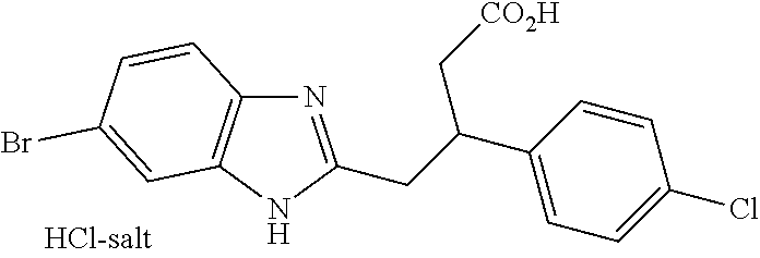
N1=C(CC(C[CO2H])C2=CC=C(Cl)C=C2)NC2=C1C=CC(Br)=C2
